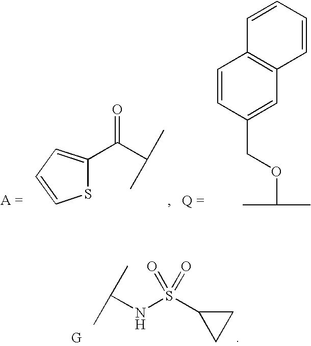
C1=CC(COC(C)C)=CC2=C1C=CC=C2.C1(C(C(C)C)=O)=CC=CS1.C(NS(C1CC1)(=O)=O)(C)C
